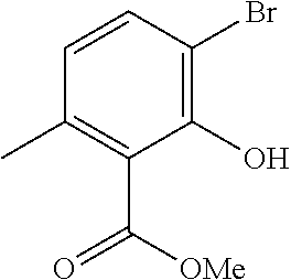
C1=CC(C)=C(C([OMe])=O)C(O)=C1Br
